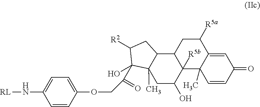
C1=CC(OCC(=O)C2(O)C3(C)C(C4C([R5b])(C5(C)C(=CC(=O)C=C5)C([R5a])C4)C(O)C3)CC2[R2])=CC=C1N[RL]
